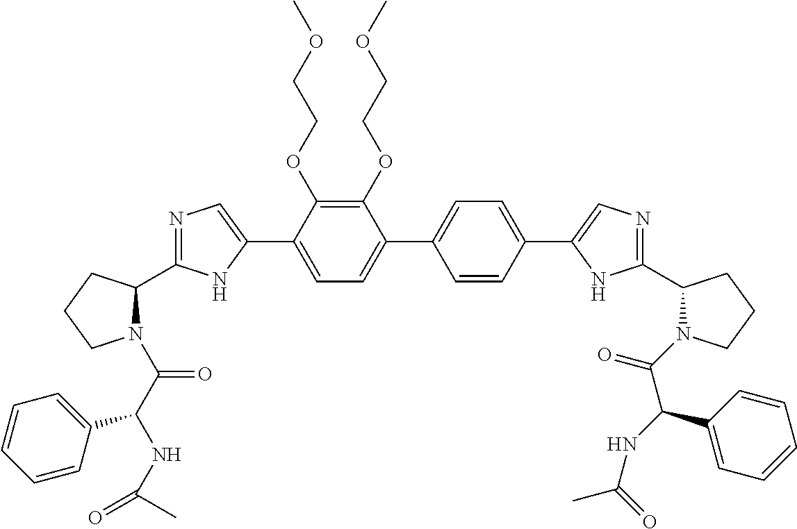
C1(OCCOC)=C(OCCOC)C(C2=CN=C(C3N(C(C(NC(C)=O)C4=CC=CC=C4)=O)CCC3)N2)=CC=C1C1=CC=C(C2=CN=C(C3N(C(=O)C(NC(C)=O)C4=CC=CC=C4)CCC3)N2)C=C1
